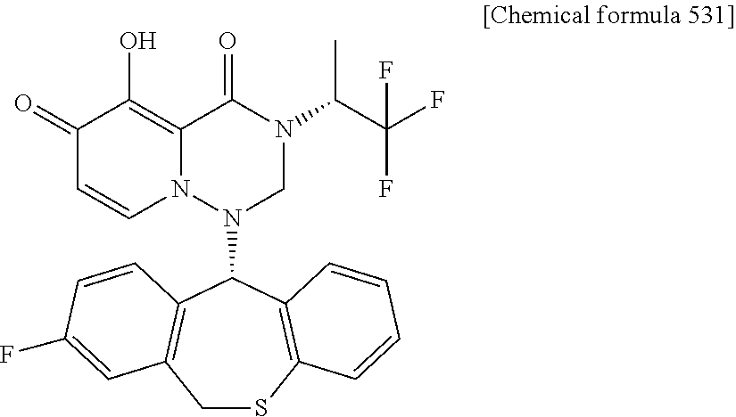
C1SC2=C(C(N3CN(C(C(F)(F)F)C)C(=O)C4=C(O)C(=O)C=CN34)C3=C1C=C(F)C=C3)C=CC=C2
